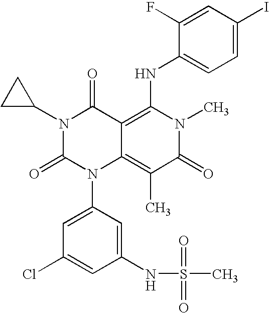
C1(NS(=O)(=O)C)=CC(N2C3=C(C)C(=O)N(C)C(NC4=CC=C(I)C=C4F)=C3C(=O)N(C3CC3)C2=O)=CC(Cl)=C1
